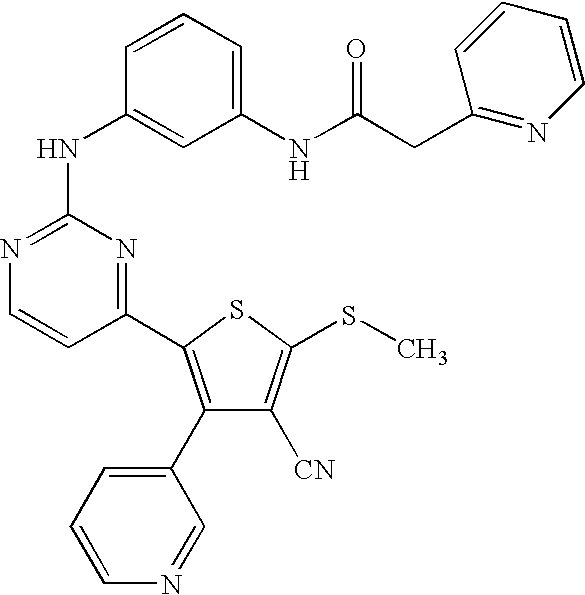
C1(C2=C(C3=CC=CN=C3)C([CN])=C(SC)S2)=NC(NC2=CC(NC(CC3=NC=CC=C3)=O)=CC=C2)=NC=C1
